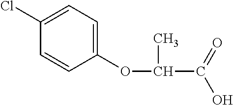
C1(OC(C(O)=O)C)=CC=C(Cl)C=C1
